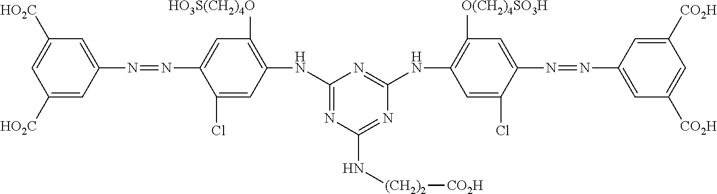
C1([HO2C])=CC(N=NC2=CC([HO3S(CH2)4O])=C(NC3=NC(N[(CH2)2][CO2H])=NC(NC4=C([O(CH2)4SO3H])C=C(N=NC5=CC([CO2H])=CC([CO2H])=C5)C(Cl)=C4)=N3)C=C2Cl)=CC([HO2C])=C1
